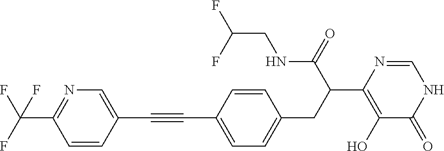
C1(C#CC2=CC=C(CC(C(NCC(F)F)=O)C3=C(O)C(=O)NC=N3)C=C2)=CN=C(C(F)(F)F)C=C1
